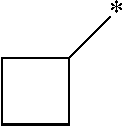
C1CCC1*
